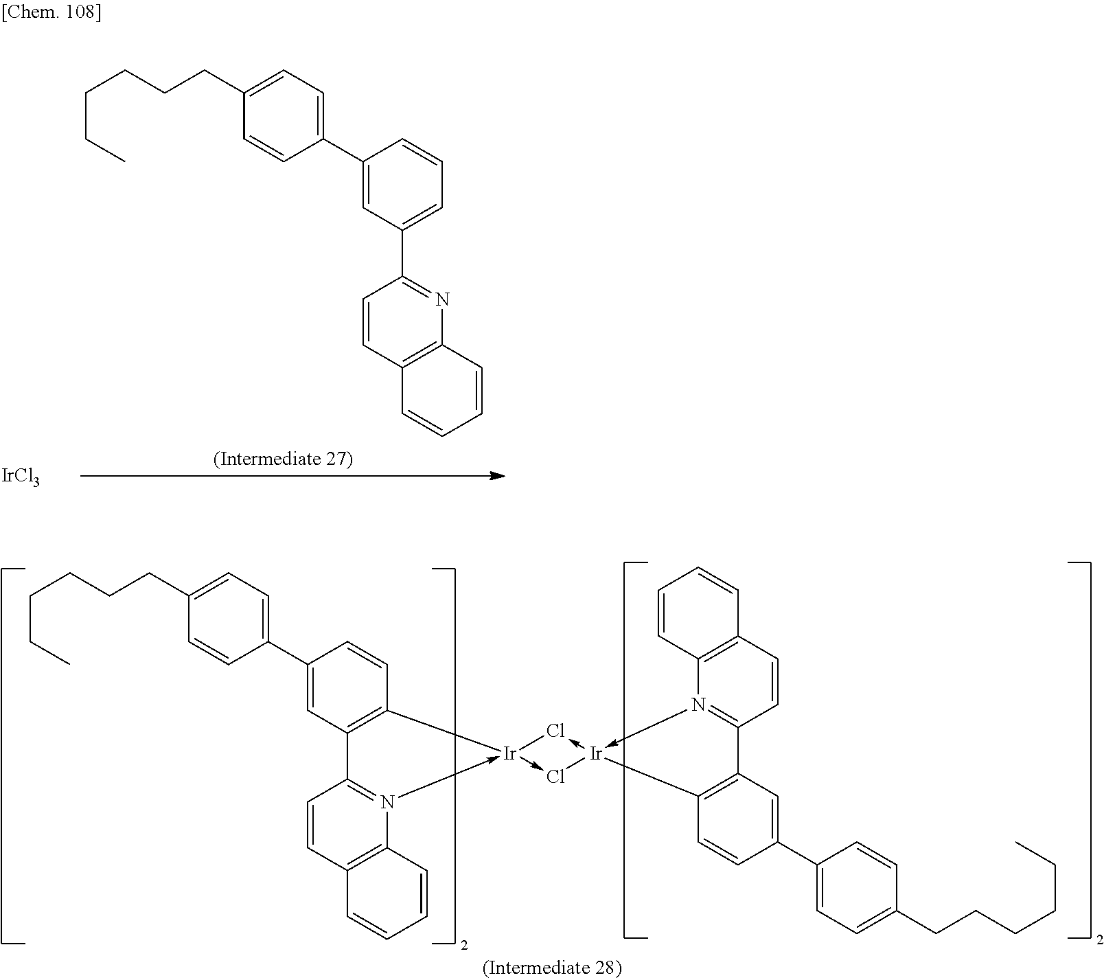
C1(C2=CC=C(CCCCCC)C=C2)=CC(C2=NC3=C(C=C2)C=CC=C3)=CC=C1.[IrCl3].C1(C2=CC=C(CCCCCC)C=C2)=CC2=C(C=C1)[Ir]1(-N3=C2C=CC2=C3C=CC=C2)->Cl[Ir]2(->Cl1)-N1=C(C3=C2C=CC(C2=CC=C(CCCCCC)C=C2)=C3)C=CC2=C1C=CC=C2
